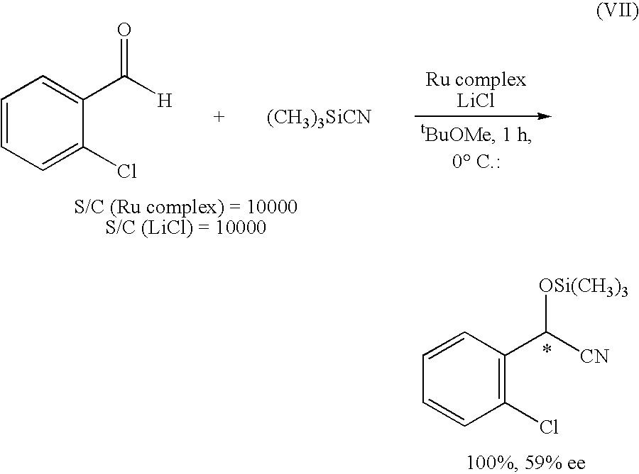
C1=CC=C(Cl)C(C([H])=O)=C1.[(CH3)3SiCN].C1=CC(C([CN])[OSi(CH3)3])=C(Cl)C=C1
